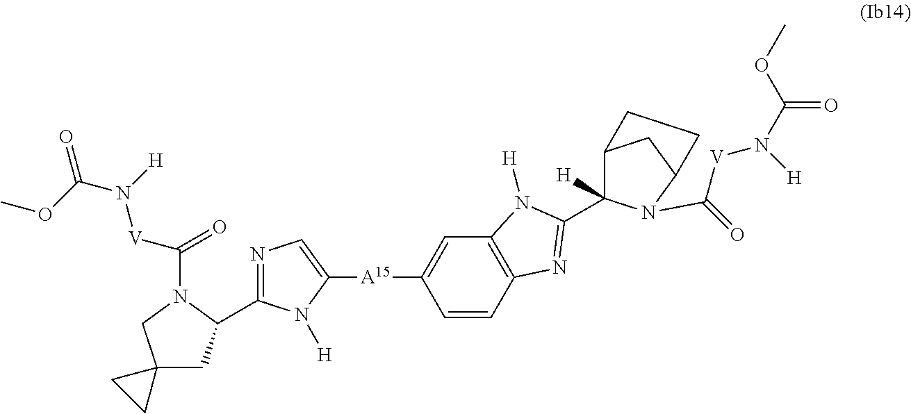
C1=CC2=C(C=C1[A15]C1=CN=C(C3CC4(CN3C([V]N(C(OC)=O)[H])=O)CC4)N1[H])N([H])C(C1([H])C3CC(N1C(=O)[V]N([H])C(OC)=O)CC3)=N2
